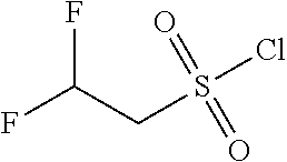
FC(CS(=O)(=O)Cl)F
